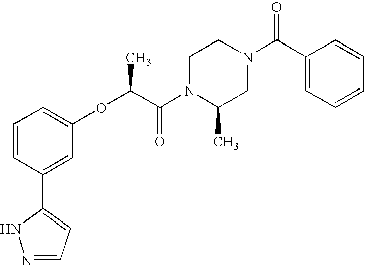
C1(OC(C(N2C(C)CN(C(C3=CC=CC=C3)=O)CC2)=O)C)=CC=CC(C2=CC=NN2)=C1
